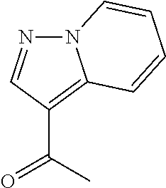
N12N=CC(C(=O)C)=C1C=CC=C2
